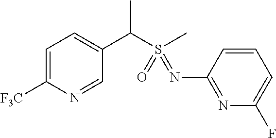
C1=C([F3C])N=CC(C(S(C)(=O)=NC2=NC(F)=CC=C2)C)=C1
